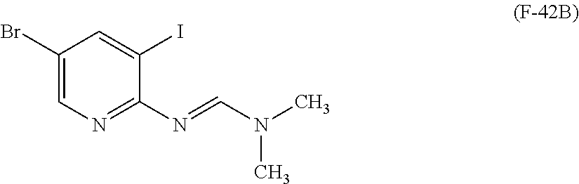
C1(Br)=CN=C(N=CN(C)C)C(I)=C1
